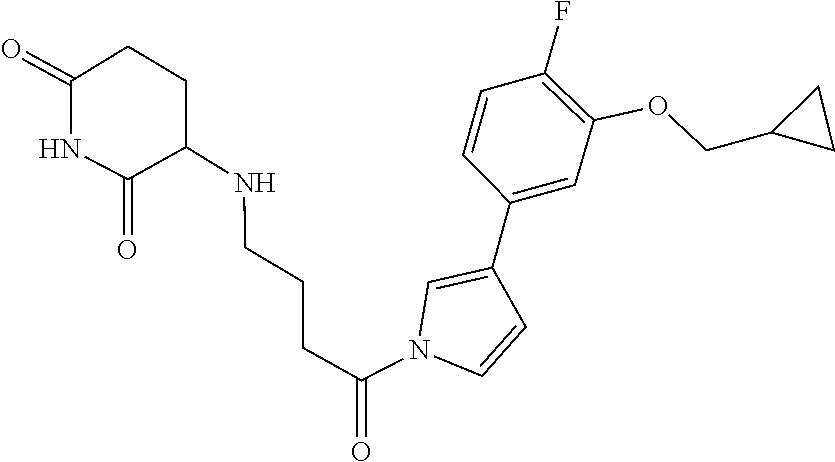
C(C1CC1)OC1=C(F)C=CC(C2=CN(C(CCCNC3C(=O)NC(=O)CC3)=O)C=C2)=C1
